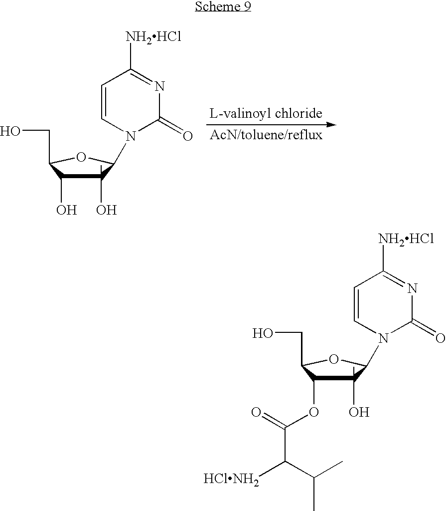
C1(O)(C)C(O)C(CO)OC1N1C(=O)N=C([NH2HCl])C=C1.C1(O)(C)C(OC(C(C(C)C)[HClNH2])=O)C(CO)OC1N1C(=O)N=C([NH2HCl])C=C1
